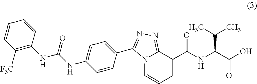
N12C=CC=C(C(NC(C(O)=O)C(C)C)=O)C1=NN=C2C1=CC=C(NC(NC2=C([F3C])C=CC=C2)=O)C=C1
